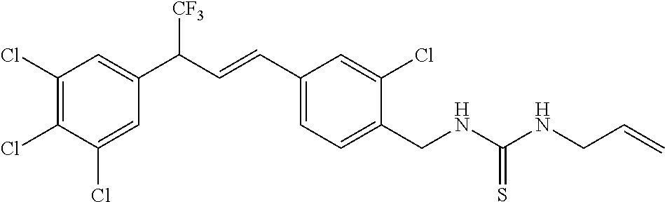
C1(Cl)=C(Cl)C(Cl)=CC(C(C=CC2=CC=C(CNC(=S)NCC=C)C(Cl)=C2)[CF3])=C1
